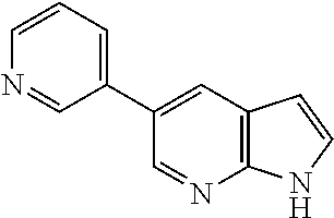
C1(C2=CC3=C(N=C2)NC=C3)=CC=CN=C1
